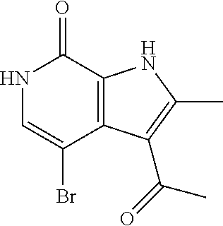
N1C=C(Br)C2=C(C1=O)NC(C)=C2C(=O)C
